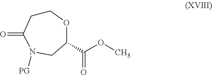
C1CC(=O)N([PG])CC(C(=O)OC)O1
